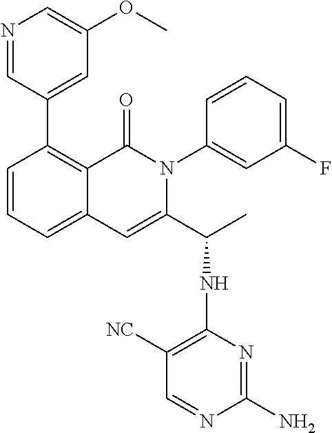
N1=CC(C2=C3C(=CC=C2)C=C(C(C)NC2=C([NC])C=NC(N)=N2)N(C2=CC(F)=CC=C2)C3=O)=CC(OC)=C1
